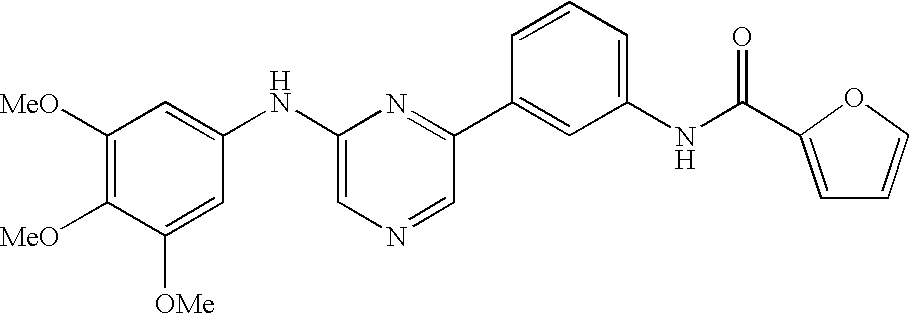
C1([MeO])=C([MeO])C([OMe])=CC(NC2=CN=CC(C3=CC(NC(C4=CC=CO4)=O)=CC=C3)=N2)=C1
